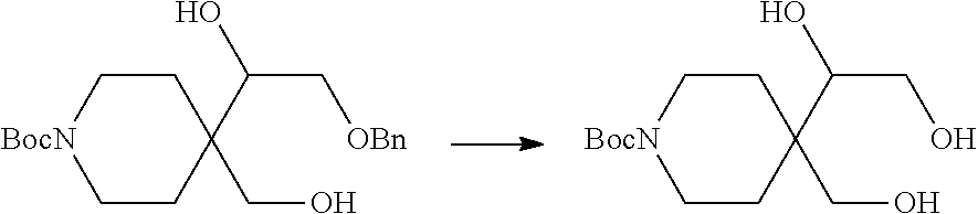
[BocN]1CCC(CO)(C(C[OBn])O)CC1.[BocN]1CCC(CO)(C(CO)O)CC1
